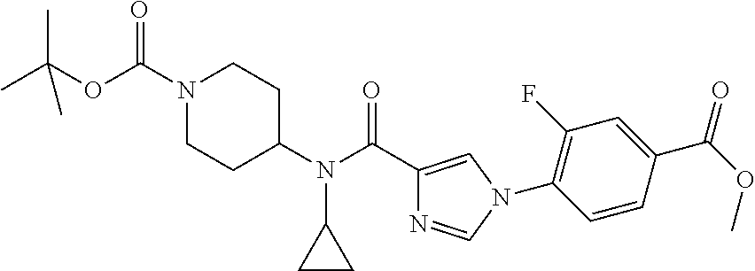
O(C(N1CCC(N(C2CC2)C(C2=CN(C3=C(F)C=C(C(OC)=O)C=C3)C=N2)=O)CC1)=O)C(C)(C)C
